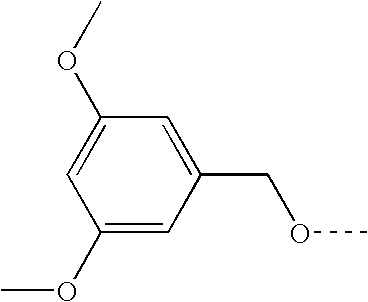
C1(OC)=CC(COC)=CC(OC)=C1
